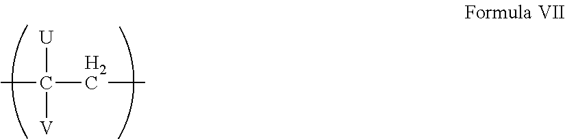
CC(CC)([U])[V]
